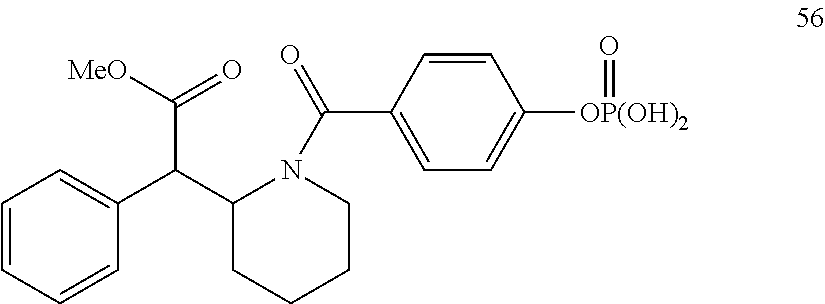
C1=CC=CC(C(C2CCCCN2C(C2=CC=C([OP(OH)2]=O)C=C2)=O)C(=O)[MeO])=C1
